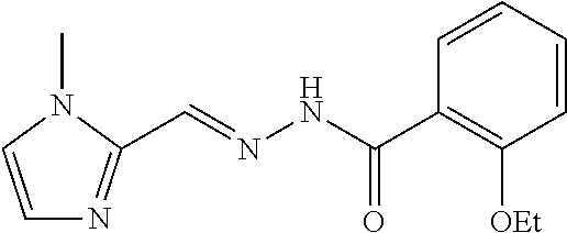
C1=CC([OEt])=C(C(NN=CC2=NC=CN2C)=O)C=C1
